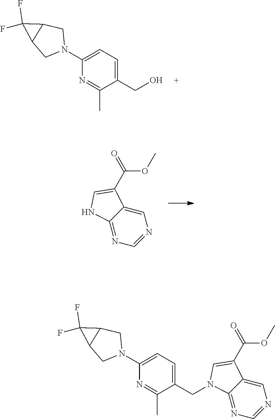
C1(N2CC3C(C2)C3(F)F)=CC=C(CO)C(C)=N1.C12=NC=NC=C1C(C(OC)=O)=CN2.C1(N2CC3C(C2)C3(F)F)=CC=C(CN2C3=NC=NC=C3C(C(OC)=O)=C2)C(C)=N1
